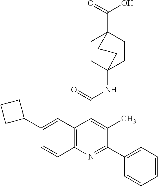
C12=C(C=C(C3CCC3)C=C1)C(C(=O)NC13CCC(C(=O)O)(CC1)CC3)=C(C)C(C1=CC=CC=C1)=N2
